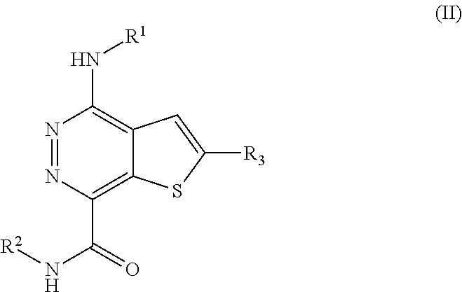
N1=NC(C(=O)N[R2])=C2C(=C1N[R1])C=C([R3])S2
